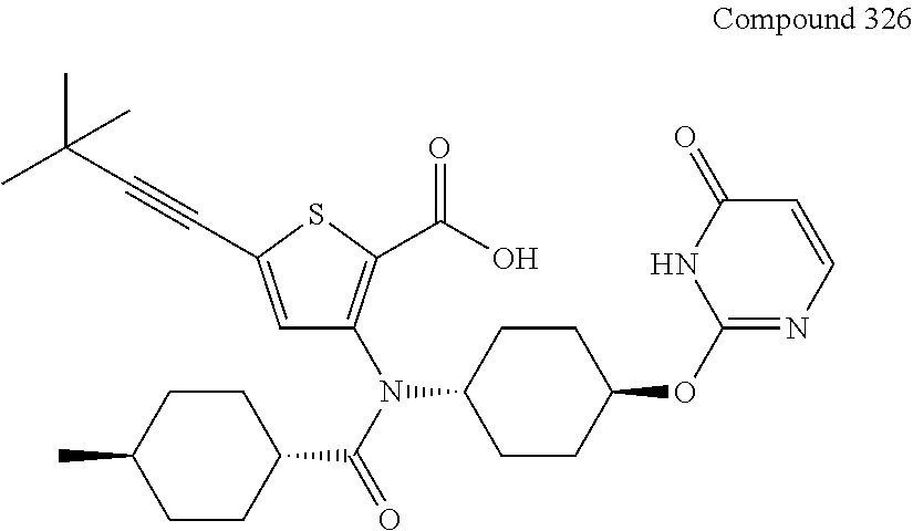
C1=C(C#CC(C)(C)C)SC(C(O)=O)=C1N(C(=O)C1CCC(C)CC1)C1CCC(OC2=NC=CC(=O)N2)CC1
